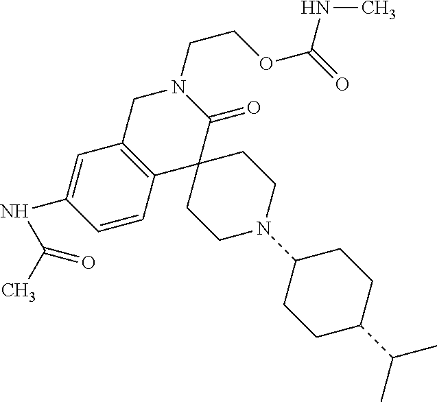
C1C2=C(C3(C(=O)N1CCOC(=O)NC)CCN(C1CCC(C(C)C)CC1)CC3)C=CC(NC(=O)C)=C2
